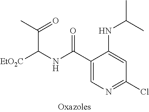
C(C1=CN=C(Cl)C=C1NC(C)C)(NC([EtO2C])C(=O)C)=O
